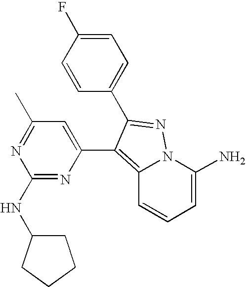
C12=C(C3=CC(C)=NC(NC4CCCC4)=N3)C(C3=CC=C(F)C=C3)=NN1C(N)=CC=C2
